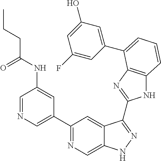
C1(C2=NC=C3C(=C2)C(C2=NC4=C(N2)C=CC=C4C2=CC(O)=CC(F)=C2)=NN3)=CN=CC(NC(=O)CCC)=C1
